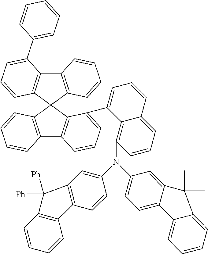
C12=C(C3(C4=C1C(C1=CC=CC=C1)=CC=C4)C1=C(C4=C3C(C3=CC=CC5=CC=CC(N(C6=CC7=C(C=C6)C6=C(C=CC=C6)C7([Ph])[Ph])C6=CC=C7C(=C6)C(C)(C)C6=CC=CC=C76)=C35)=CC=C4)C=CC=C1)C=CC=C2
